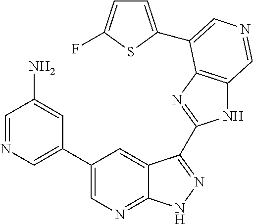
C1(C2=CN=CC(N)=C2)=CN=C2C(=C1)C(C1=NC3=C(N1)C=NC=C3C1=CC=C(F)S1)=NN2
